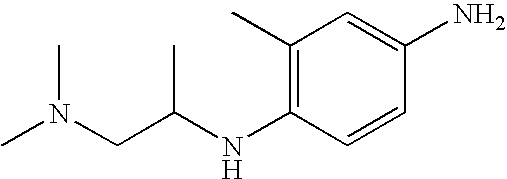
CN(CC(NC1=C(C)C=C(N)C=C1)C)C
